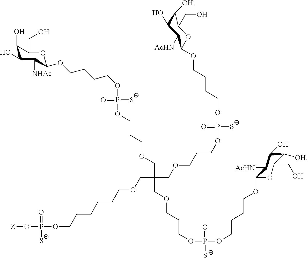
C1(O)C(O)C([NHAc])C(OCCCCOP(OCCCOCC(COCCCOP(OCCCCOC2OC(CO)C([OH])C(O)C2[AcHN])(=O)[S-])(COCCCOP(OCCCCOC2OC(CO)C(O)C(O)C2[AcHN])([S-])=O)COCCCCCCOP(O[Z])(=O)[S-])([S-])=O)OC1CO
